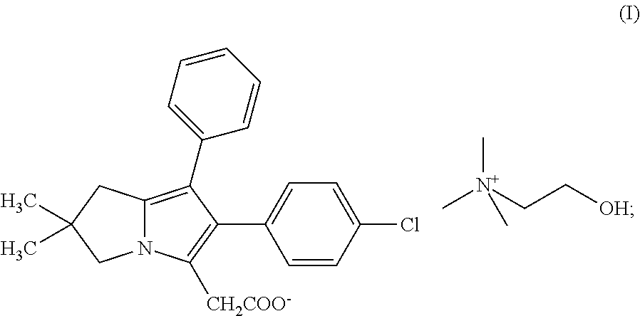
C12=C(C3=CC=CC=C3)C(C3=CC=C(Cl)C=C3)=C([CH2COO-])N1CC(C)(C)C2.C[N+](CC[OH])(C)C
